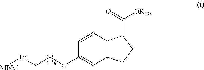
C12=C(C=CC(OCC[Ln][MBM])=C1)C(C(=O)[OR47])CC2
